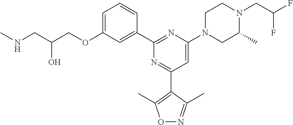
C1=C(OCC(CNC)O)C=C(C2=NC(N3CC(C)N(CC(F)F)CC3)=CC(C3=C(C)ON=C3C)=N2)C=C1
